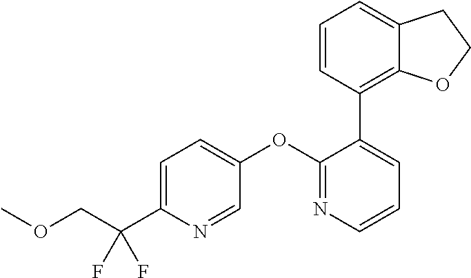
C1=C(C(COC)(F)F)N=CC(OC2=NC=CC=C2C2=C3C(=CC=C2)CCO3)=C1
